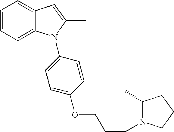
C1=CC=C2C(=C1)C=C(C)N2C1=CC=C(OCCCN2C(C)CCC2)C=C1
